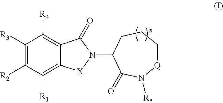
C1([R3])=C([R2])C([R1])=C2C(=C1[R4])C(=O)N(C1CCC[Q]N([R5])C1=O)[X]2
